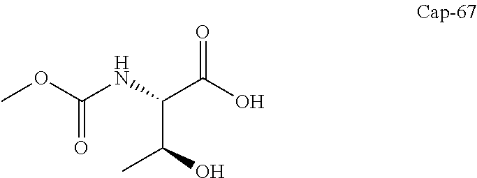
O=C(O)C(NC(OC)=O)C(O)C
